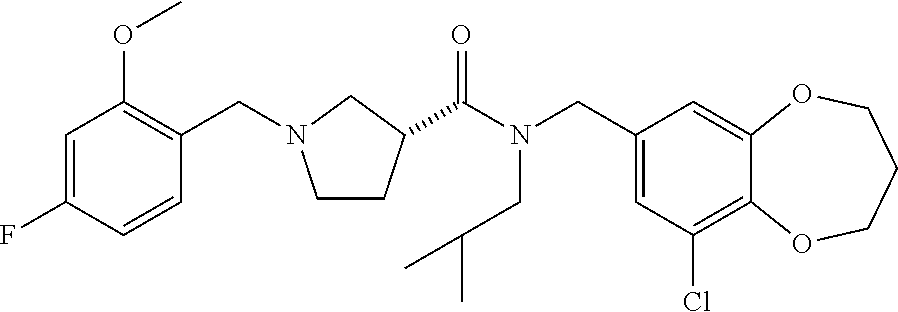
C1(CN(CC(C)C)C(=O)C2CCN(CC3=C(OC)C=C(F)C=C3)C2)=CC(Cl)=C2C(=C1)OCCCO2
